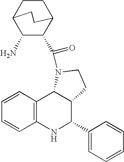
C1CC2C(C(N3C4C5=C(C=CC=C5)NC(C5=CC=CC=C5)C4CC3)=O)C(N)C1CC2
